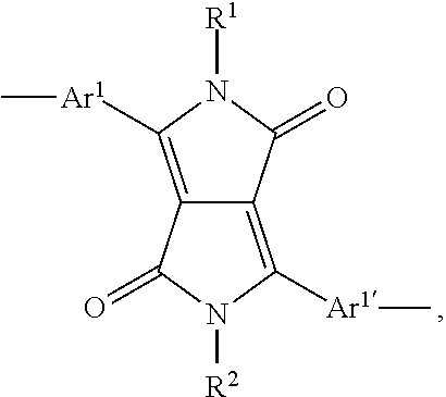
C12=C([Ar1]C)N([R1])C(=O)C1=C([Ar1]C)N([R2])C2=O
